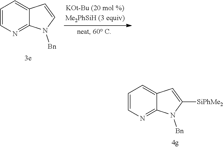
C12=NC=CC=C1C=CN2[Bn].C12=NC=CC=C1C=C([SiPhMe2])N2[Bn]
